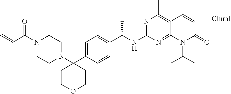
N1=C(NC(C2=CC=C(C3(N4CCN(C(C=C)=O)CC4)CCOCC3)C=C2)C)N=C2C(=C1C)C=CC(=O)N2C(C)C
